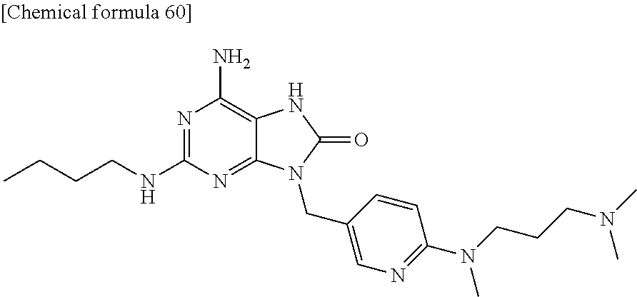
N1=C(NCCCC)N=C2C(=C1N)NC(=O)N2CC1=CN=C(N(C)CCCN(C)C)C=C1
